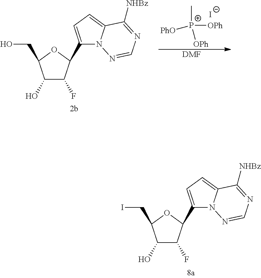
C1(O)C(F)C(C2=CC=C3N2N=CN=C3[NHBz])OC1CI.C[P+]([OPh])([OPh])[PhO].[I-].[DMF].C1(O)C(F)C(C2=CC=C3N2N=CN=C3[NHBz])OC1CO
